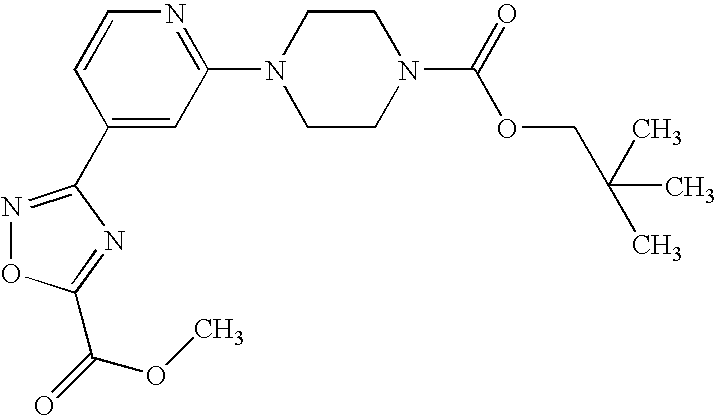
C1(C2=NOC(C(OC)=O)=N2)=CC(N2CCN(C(=O)OCC(C)(C)C)CC2)=NC=C1
